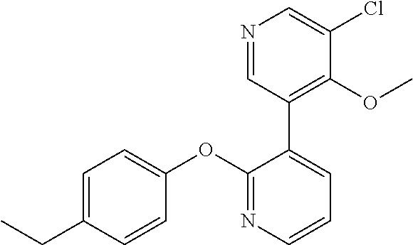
C1=C(CC)C=CC(OC2=NC=CC=C2C2=C(OC)C(Cl)=CN=C2)=C1
